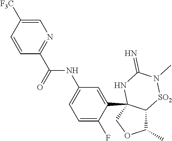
C1(C)C2C(C3=CC(NC(C4=NC=C([F3C])C=C4)=O)=CC=C3F)(CO1)NC(=N)N(C)[SO2]2
